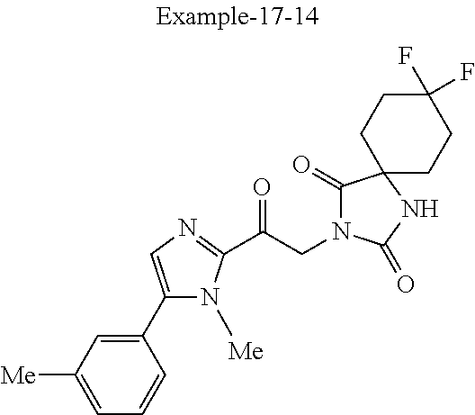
C1=C([Me])C=C(C2=CN=C(C(CN3C(=O)C4(NC3=O)CCC(F)(F)CC4)=O)N2[Me])C=C1
